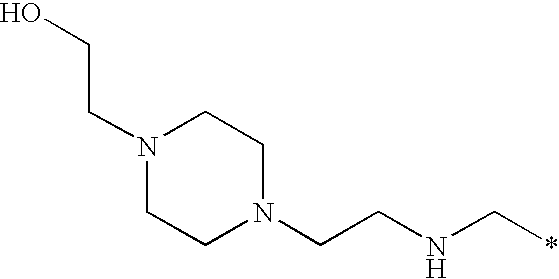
N1(CCO)CCN(CCNC*)CC1
